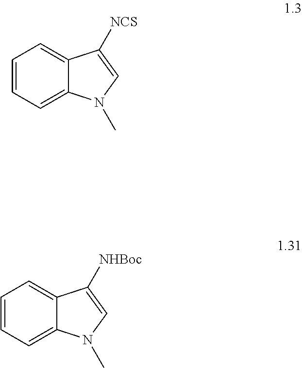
C12=CC=CC=C1N(C)C=C2[NCS].C12=CC=CC=C1N(C)C=C2[NHBoc]
